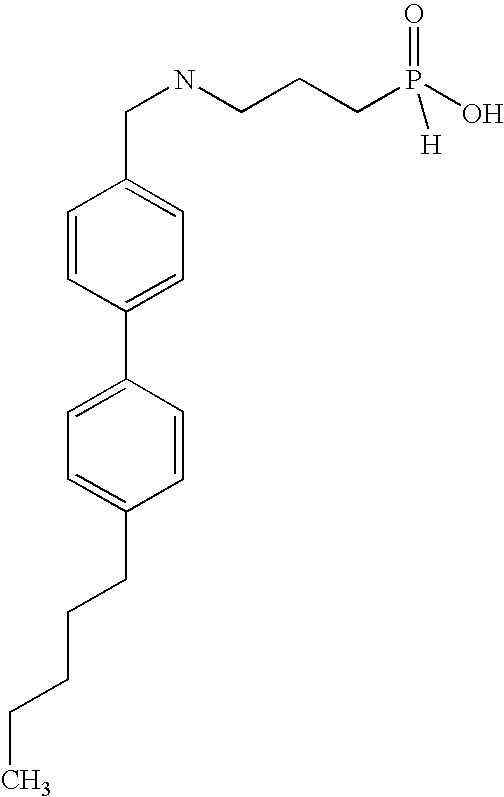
C(C)CCCC1=CC=C(C2=CC=C(CNCCCP(O)(=O)[H])C=C2)C=C1
